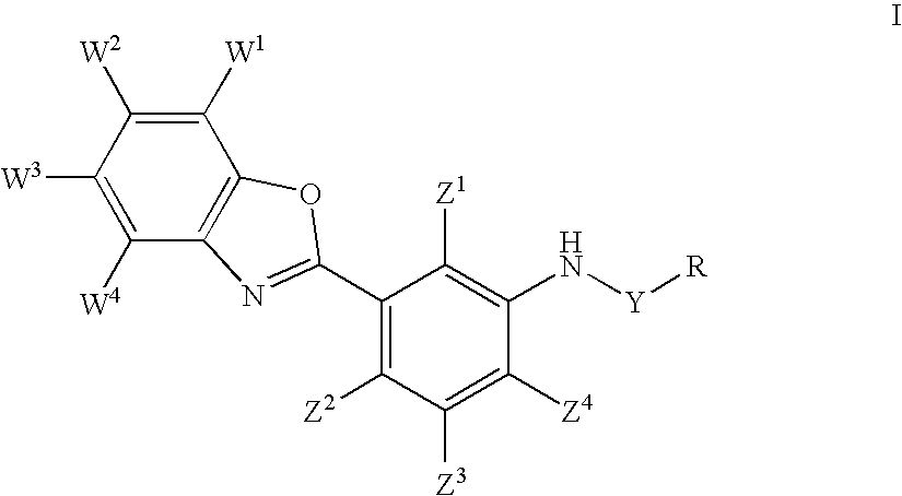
C1([W1])=C([W2])C([W3])=C([W4])C2=C1OC(C1=C([Z2])C([Z3])=C([Z4])C(N[Y][R])=C1[Z1])=N2
